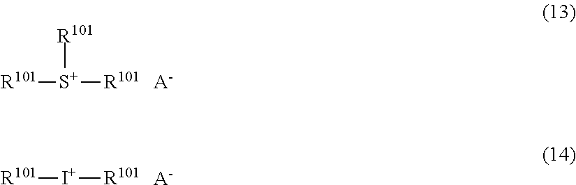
[R101][S+]([R101])[R101].[A-].[R101][I+][R101].[A-]
